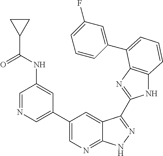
C1(C2=CN=CC(NC(C3CC3)=O)=C2)=CN=C2C(=C1)C(C1=NC3=C(N1)C=CC=C3C1=CC(F)=CC=C1)=NN2
